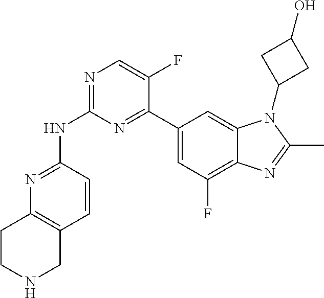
N1=C(NC2=NC=C(F)C(C3=CC(F)=C4C(=C3)N(C3CC(O)C3)C(C)=N4)=N2)C=CC2=C1CCNC2
